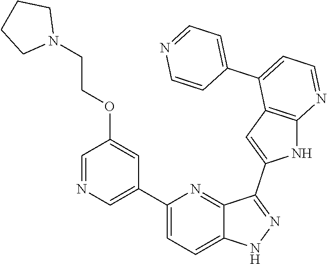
C1(C2=CN=CC(OCCN3CCCC3)=C2)=CC=C2C(=N1)C(C1=CC3=C(N1)N=CC=C3C1=CC=NC=C1)=NN2
